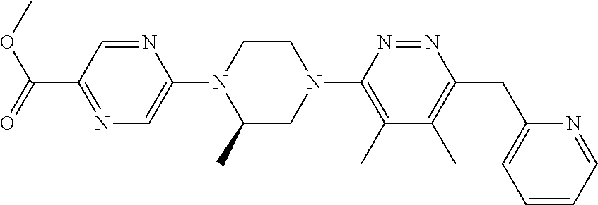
N1=C(C(=O)OC)C=NC(N2C(C)CN(C3=C(C)C(C)=C(CC4=CC=CC=N4)N=N3)CC2)=C1
